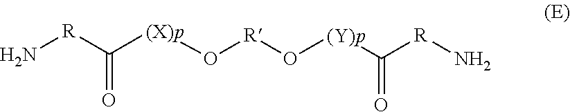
N[R]C([(X)p]O[R]O[(Y)p]C([R]N)=O)=O
